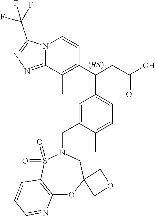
C1=C(CN2S(=O)(=O)C3=C(OC4(C2)COC4)N=CC=C3)C(C)=CC=C1C(C1=C(C)C2=NN=C(C(F)(F)F)N2C=C1)CC(O)=O
